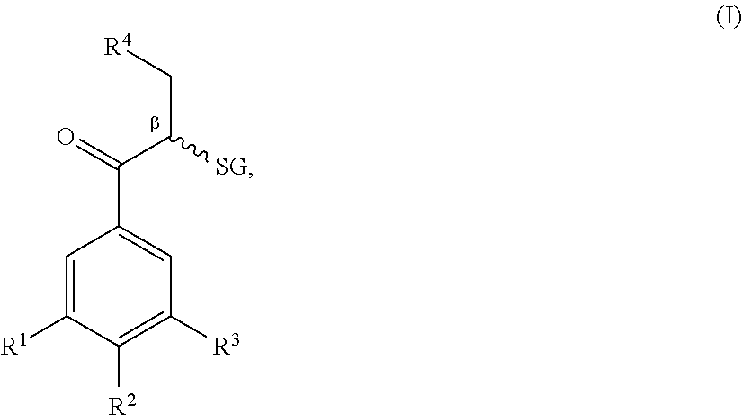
C1=C([R1])C([R2])=C([R3])C=C1C(=O)C(C[R4])[SG]
